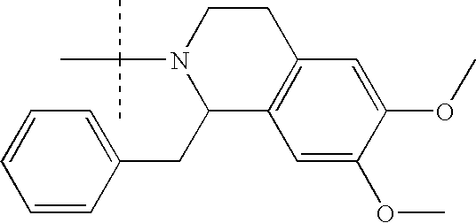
C1=CC=CC(CC2C3=C(CCN2C(C)(C)C)C=C(OC)C(OC)=C3)=C1
